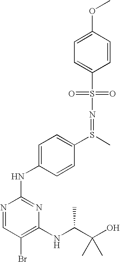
C1(S(=O)(=O)N=S(C2=CC=C(NC3=NC(NC(C(O)(C)C)C)=C(Br)C=N3)C=C2)C)=CC=C(OC)C=C1
